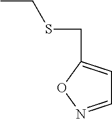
CCSCC1=CC=NO1
